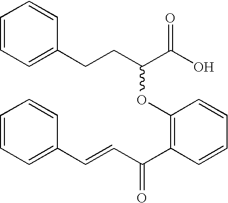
C1=CC=C(CCC(C(O)=O)OC2=C(C(C=CC3=CC=CC=C3)=O)C=CC=C2)C=C1
